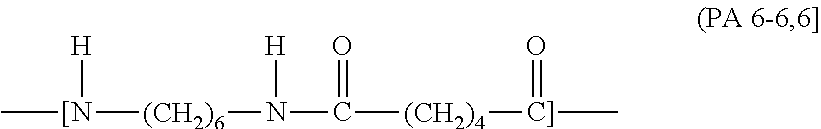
C[[N]([(CH2)6]N(C([(CH2)4][C]](C)=O)=O)[H])[H]
